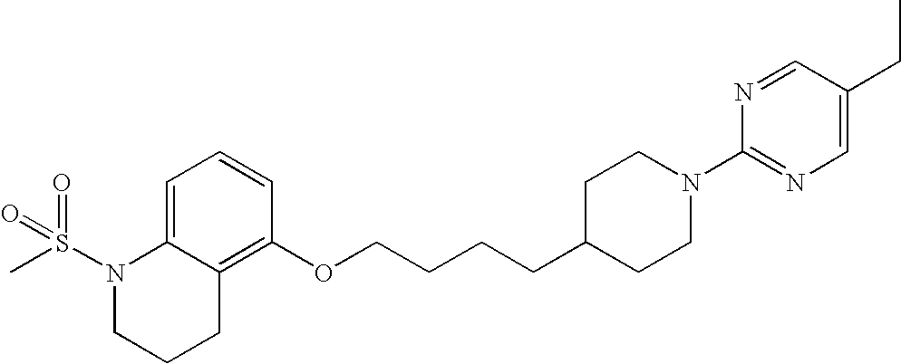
C12=C(OCCCCC3CCN(C4=NC=C(CC)C=N4)CC3)C=CC=C1N(S(C)(=O)=O)CCC2
